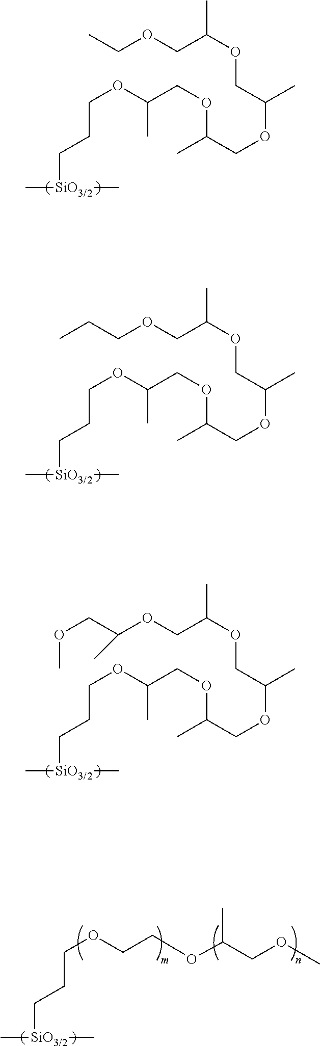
O(CCC[SiO3/2](C)C)C(COC(COC(C)COC(C)COCC)C)C.O(CCC[SiO3/2](C)C)C(COC(COC(C)COC(C)COCCC)C)C.O(CCC[SiO3/2](C)C)C(COC(COC(C)COC(C)COC(COC)C)C)C.O(CCC[SiO3/2](C)C)CCOC(COC)C
